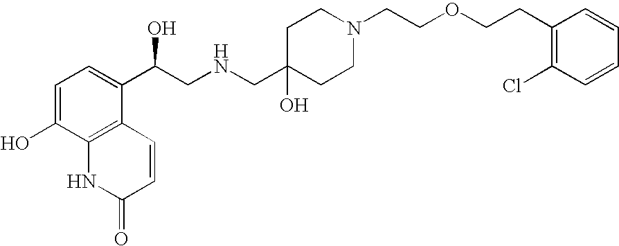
C1=C(O)C2=C(C(C(CNCC3(O)CCN(CCOCCC4=C(Cl)C=CC=C4)CC3)O)=C1)C=CC(=O)N2
